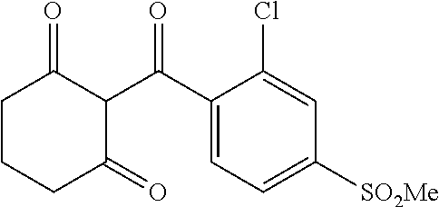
C1=C(C(=O)C2C(=O)CCCC2=O)C(Cl)=CC([SO2Me])=C1
